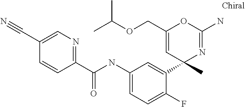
C1(C(NC2=CC=C(F)C(C3(C)N=C(N)OC(COC(C)C)=C3)=C2)=O)=NC=C(C#N)C=C1
